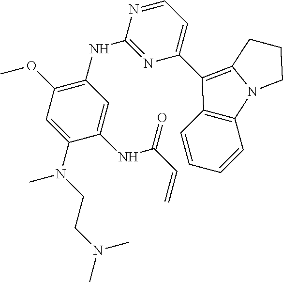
C1(NC2=NC(C3=C4N(C5=C3C=CC=C5)CCC4)=CC=N2)=C(OC)C=C(N(CCN(C)C)C)C(NC(C=C)=O)=C1
